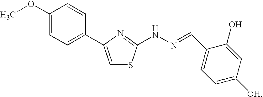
C1=C(C2=CC=C(OC)C=C2)N=C(NN=CC2=CC=C([OH])C=C2O)S1
